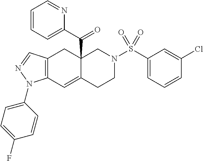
C12=C(C=C3C(C(C4=CC=CC=N4)=O)(C1)CN(S(C1=CC=CC(Cl)=C1)(=O)=O)CC3)N(C1=CC=C(F)C=C1)N=C2
